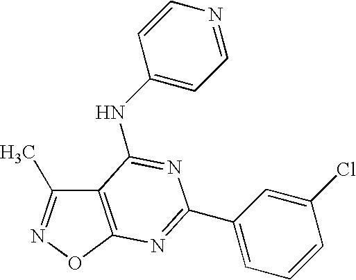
C12=C(ON=C1C)N=C(C1=CC=CC(Cl)=C1)N=C2NC1=CC=NC=C1
